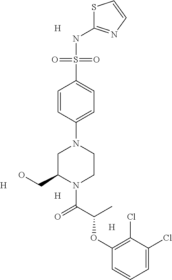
C1=C(Cl)C(Cl)=C(OC(C(N2C(CO)CN(C3=CC=C(S(NC4=NC=CS4)(=O)=O)C=C3)CC2)=O)C)C=C1.[H].[H].[H].[H]
